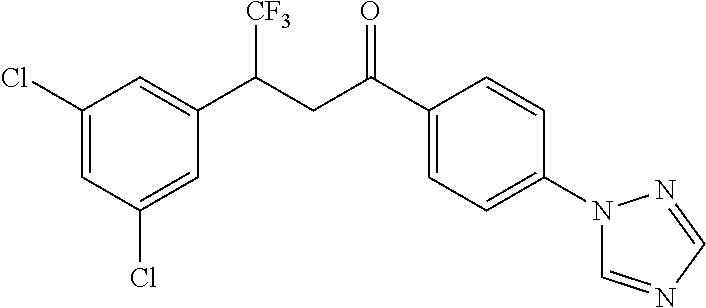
C1(Cl)=CC(Cl)=CC(C(CC(C2=CC=C(N3C=NC=N3)C=C2)=O)[CF3])=C1
